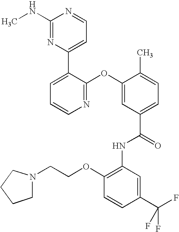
N1=C(OC2=CC(C(=O)NC3=C(OCCN4CCCC4)C=CC(C(F)(F)F)=C3)=CC=C2C)C(C2=CC=NC(NC)=N2)=CC=C1
